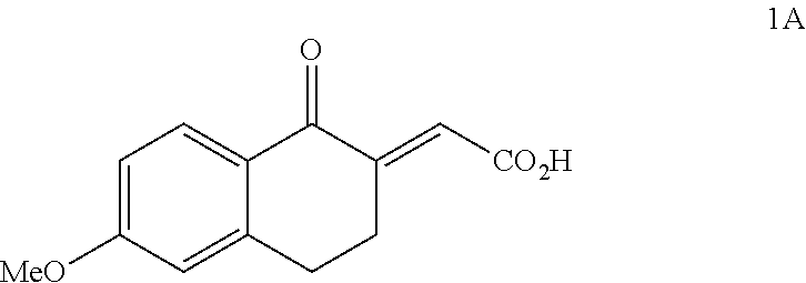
C1=C([MeO])C=C2C(=C1)C(=O)C(=C[CO2H])CC2
